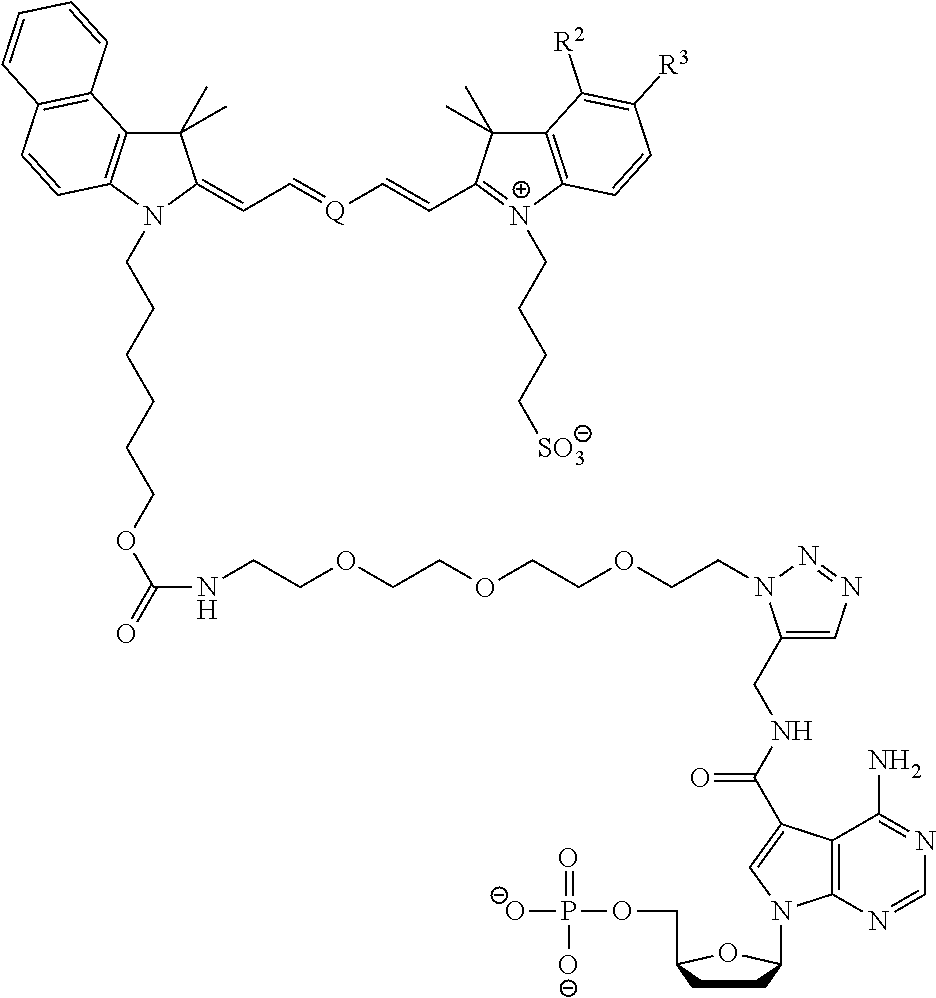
C1(C)(C)C2=C(N(CCCCCCOC(=O)NCCOCCOCCOCCN3C(CNC(=O)C4=CN(C5CCC(COP([O-])(=O)[O-])O5)C5=C4C(N)=NC=N5)=CN=N3)C1=CC=[Q]C=CC1=[N+](CCCC[SO3])C3=C(C1(C)C)C([R2])=C([R3])C=C3)C=CC1=C2C=CC=C1
